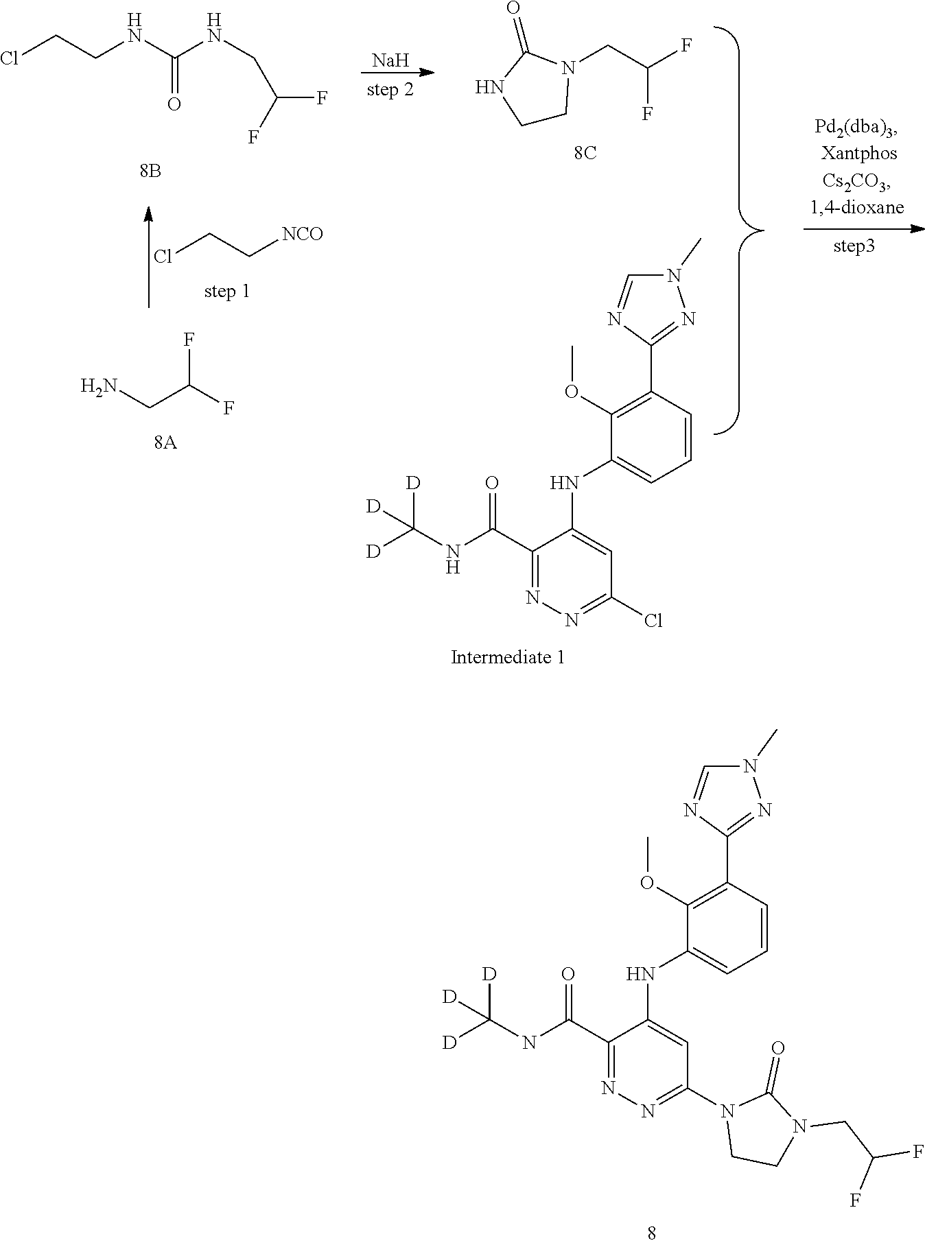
C1(C(NC([D])([D])[D])=O)=NN=C(N2CCN(CC(F)F)C2=O)C=C1NC1=CC=CC(C2=NN(C)C=N2)=C1OC.ClCCNC(NCC(F)F)=O.[Na].ClCC[NCO].NCC(F)F.C1(C(NC([D])([D])[D])=O)=NN=C(Cl)C=C1NC1=CC=CC(C2=NN(C)C=N2)=C1OC.C1CN(CC(F)F)C(=O)N1
